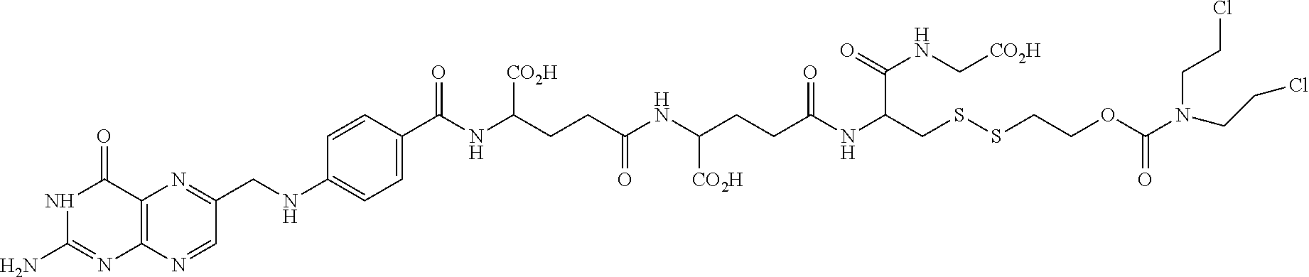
C12=C(N=CC(CNC3=CC=C(C(NC(CCC(NC(CCC(NC(CSSCCOC(=O)N(CCCl)CCCl)C(NC[CO2H])=O)=O)[CO2H])=O)[CO2H])=O)C=C3)=N1)N=C(N)NC2=O
